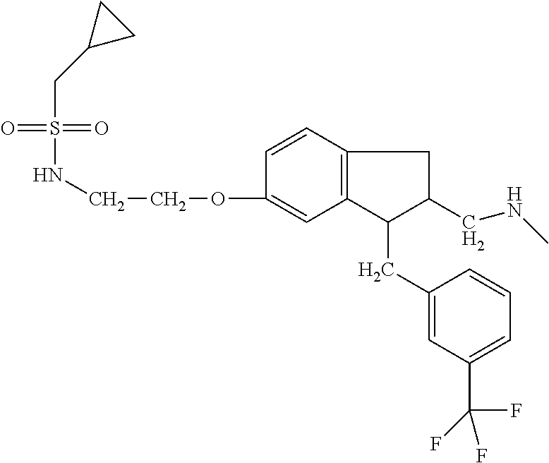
S(=O)(=O)(NCCOC1=CC2=C(C=C1)CC(CNC)C2CC1=CC(C(F)(F)F)=CC=C1)CC1CC1
